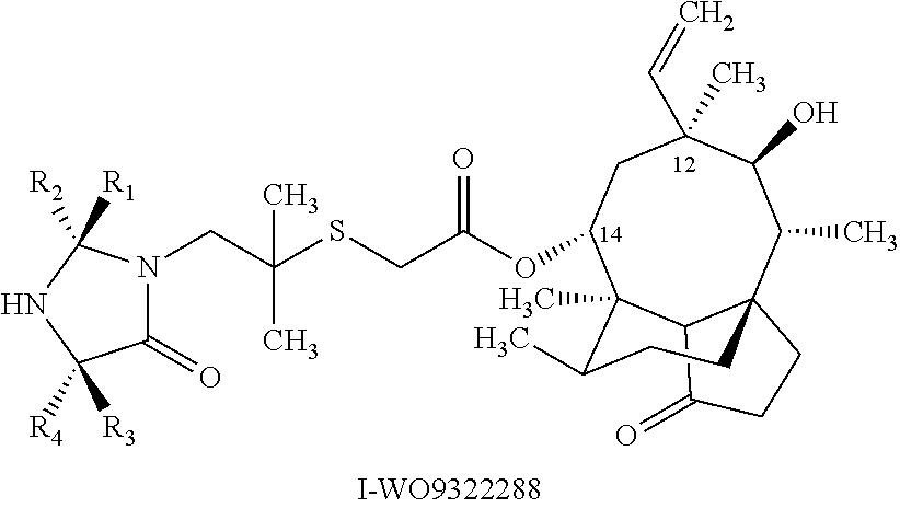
CC1C23CCC(=O)C2C(C)(C(OC(=O)CSC(CN2C(=O)C([R4])([R3])NC2([R2])[R1])(C)C)CC(C=C)(C)C1O)C(C)CC3
